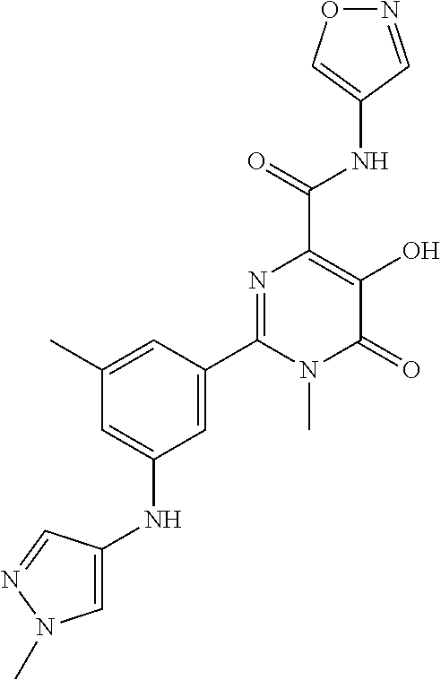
O1N=CC(NC(C2=C(O)C(=O)N(C)C(C3=CC(NC4=CN(C)N=C4)=CC(C)=C3)=N2)=O)=C1
